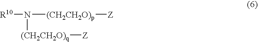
[R10]N([(CH2CH2O)p][Z])[(CH2CH2O)q][Z]
